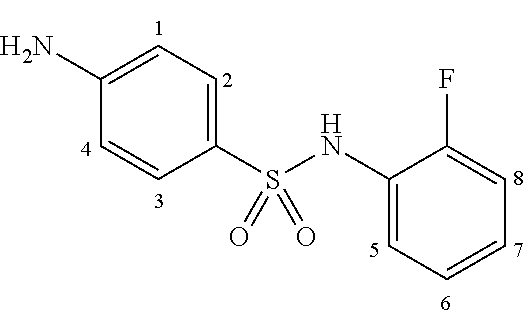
C1(S(NC2=CC=CC=C2F)(=O)=O)=CC=C(N)C=C1
